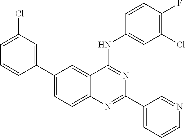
C1(C2=CC(Cl)=CC=C2)=CC=C2C(=C1)C(NC1=CC(Cl)=C(F)C=C1)=NC(C1=CC=CN=C1)=N2
